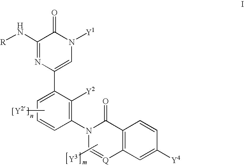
C1(N[R])=NC(C2=CC=CC(N3C=[Q]C4=C(C3=O)C=CC([Y4])=C4)=C2[Y2])=CN([Y1])C1=O.C[[Y2].C[Y3]
